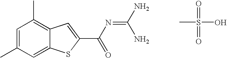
CC1=C2C(=CC(C)=C1)SC(C(N=C(N)N)=O)=C2.CS(=O)(=O)O
